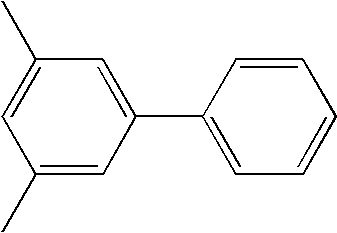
C1(C)=CC(C2=CC=CC=C2)=CC(C)=C1
